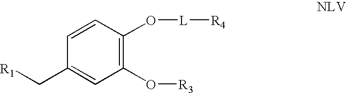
C1=CC(O[L][R4])=C(O[R3])C=C1C[R1]
